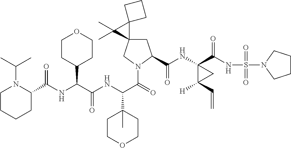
C1C2(CN(C(=O)C(NC(C(NC(=O)C3N(C(C)C)CCCC3)C3CCOCC3)=O)C3(C)CCOCC3)C1C(NC1(C(NS(=O)(=O)N3CCCC3)=O)C([H])(C=C)C1)=O)C1(C2(C)C)CCC1
